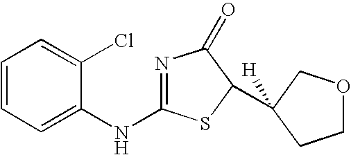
N1=C(NC2=CC=CC=C2Cl)SC(C2([H])COCC2)C1=O
